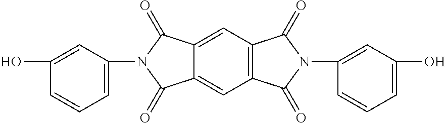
OC1=CC(N2C(=O)C3=CC4=C(C=C3C2=O)C(=O)N(C2=CC(O)=CC=C2)C4=O)=CC=C1
